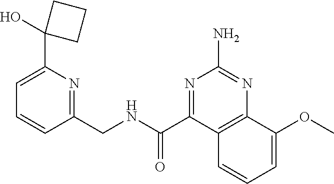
C1=C(C2(O)CCC2)N=C(CNC(=O)C2=NC(N)=NC3=C2C=CC=C3OC)C=C1
